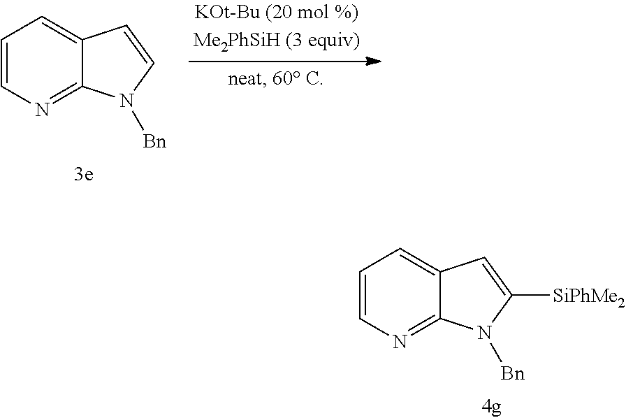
C1=CN=C2C(=C1)C=CN2[Bn].C1=CN=C2C(=C1)C=C([SiPhMe2])N2[Bn]
